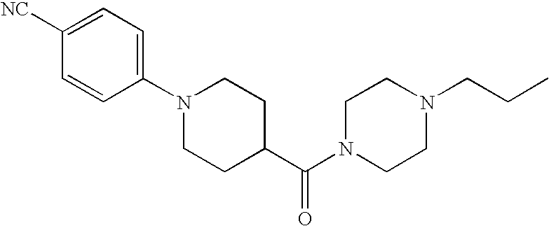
[NC]C1=CC=C(N2CCC(C(N3CCN(CCC)CC3)=O)CC2)C=C1
